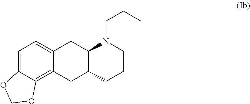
C12=C3C(=CC=C1CC1C(C2)CCCN1CCC)OCO3
